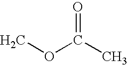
O(C(C)=O)C
